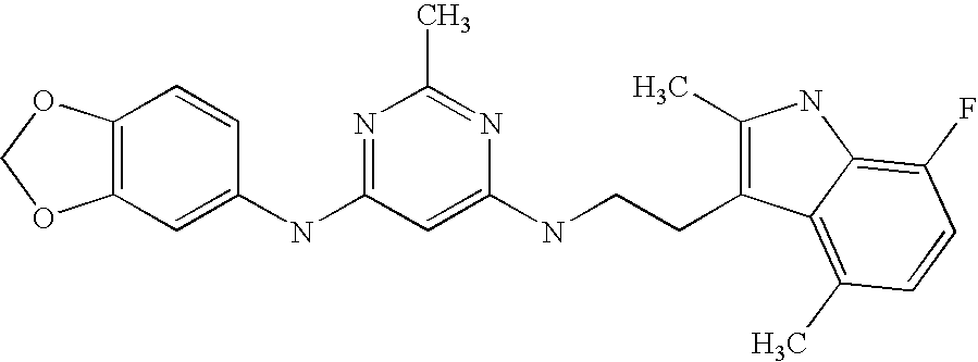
C1(NC2=NC(C)=NC(NCCC3=C(C)NC4=C(F)C=CC(C)=C34)=C2)=CC2=C(C=C1)OCO2
